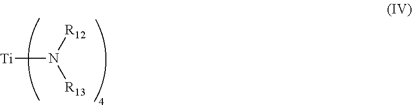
[Ti]N([R12])[R13]
